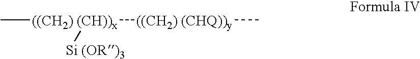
C[((CH2) (CH))x]([((CH2) (CHQ))y]C)[Si (OR)3]
